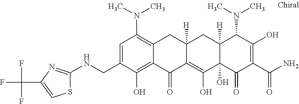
C12([H])C(O)(C(=O)C(C(N)=O)=C(O)C1N(C)C)C(O)=C1C([H])(C2)CC2=C(N(C)C)C=C(CNC3=NC(C(F)(F)F)=CS3)C(O)=C2C1=O
